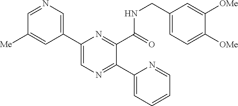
C1(C2=CN=C(C3=CC=CC=N3)C(C(NCC3=CC=C([OMe])C([OMe])=C3)=O)=N2)=CN=CC([Me])=C1
